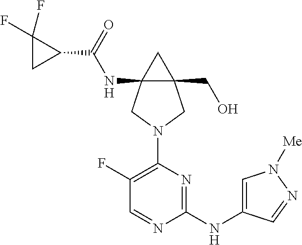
C12(NC(C3CC3(F)F)=O)C(CO)(C1)CN(C1=C(F)C=NC(NC3=CN([Me])N=C3)=N1)C2
